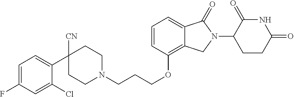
C1CN(CCCOC2=C3C(=CC=C2)C(=O)N(C2C(=O)NC(=O)CC2)C3)CCC1([CN])C1=CC=C(F)C=C1Cl
